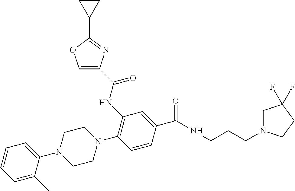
C1(NC(=O)C2=COC(C3CC3)=N2)=C(N2CCN(C3=CC=CC=C3C)CC2)C=CC(C(NCCCN2CC(F)(F)CC2)=O)=C1
